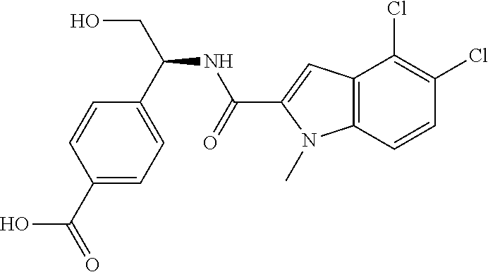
C1(C(CO)NC(=O)C2=CC3=C(N2C)C=CC(Cl)=C3Cl)=CC=C(C(=O)O)C=C1
